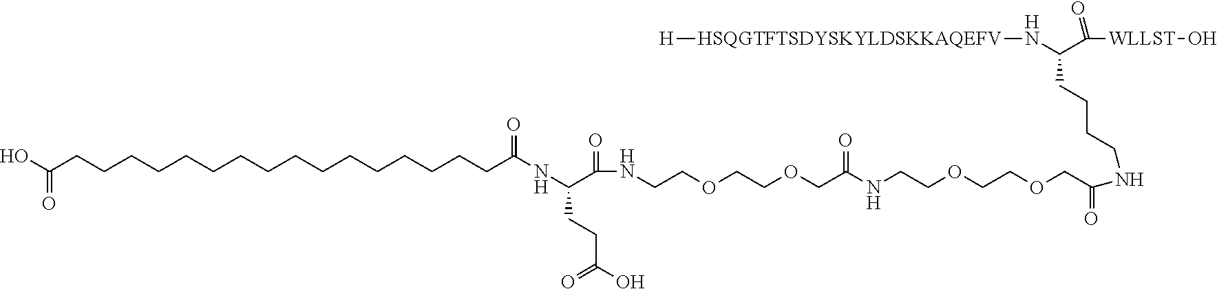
[H].N([HSQGTFTSDYSKYLDSKKAQEFV][H])C(C([WLLST]O)=O)CCCCNC(COCCOCCNC(COCCOCCNC(C(NC(CCCCCCCCCCCCCCCCC(O)=O)=O)CCC(O)=O)=O)=O)=O
